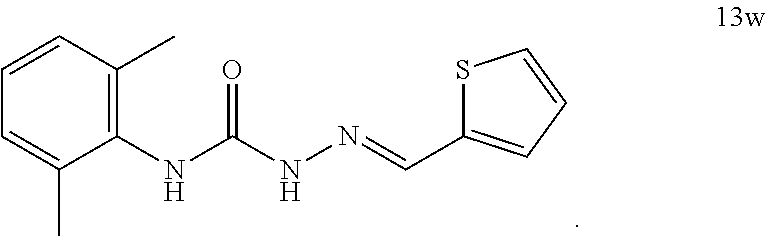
C1(NC(NN=CC2=CC=CS2)=O)=C(C)C=CC=C1C
